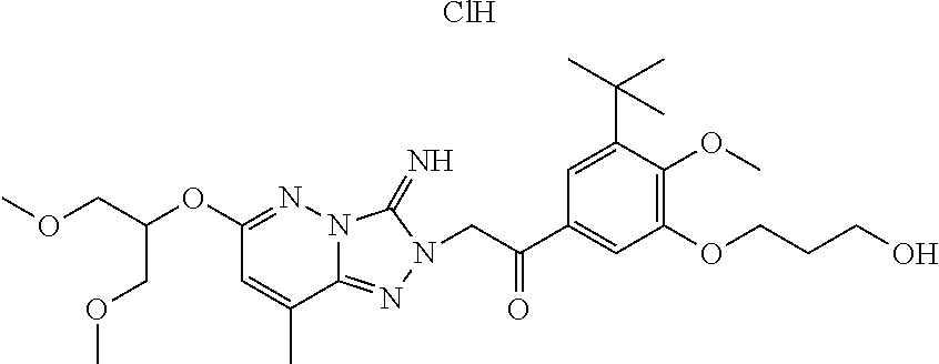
Cl.C1(OC(COC)COC)=NN2C(=NN(CC(C3=CC(OCCCO)=C(OC)C(C(C)(C)C)=C3)=O)C2=N)C(C)=C1
